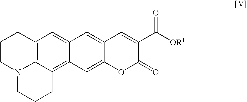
C1CN2C3=C(C1)C=C1C(=C3CCC2)C=C2C(=C1)C=C(C([OR1])=O)C(=O)O2
